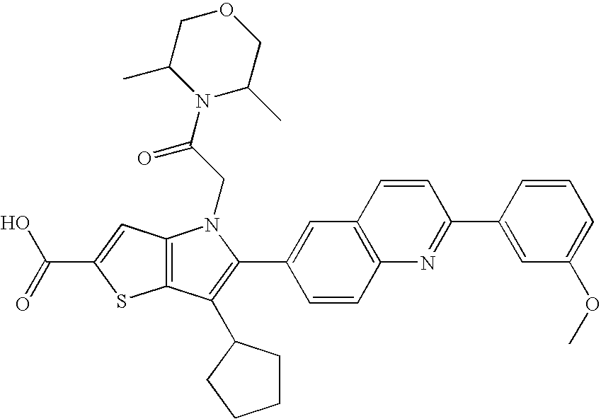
C(C1=CC2=C(S1)C(C1CCCC1)=C(C1=CC3=C(C=C1)N=C(C1=CC(OC)=CC=C1)C=C3)N2CC(N1C(C)COCC1C)=O)(=O)O
